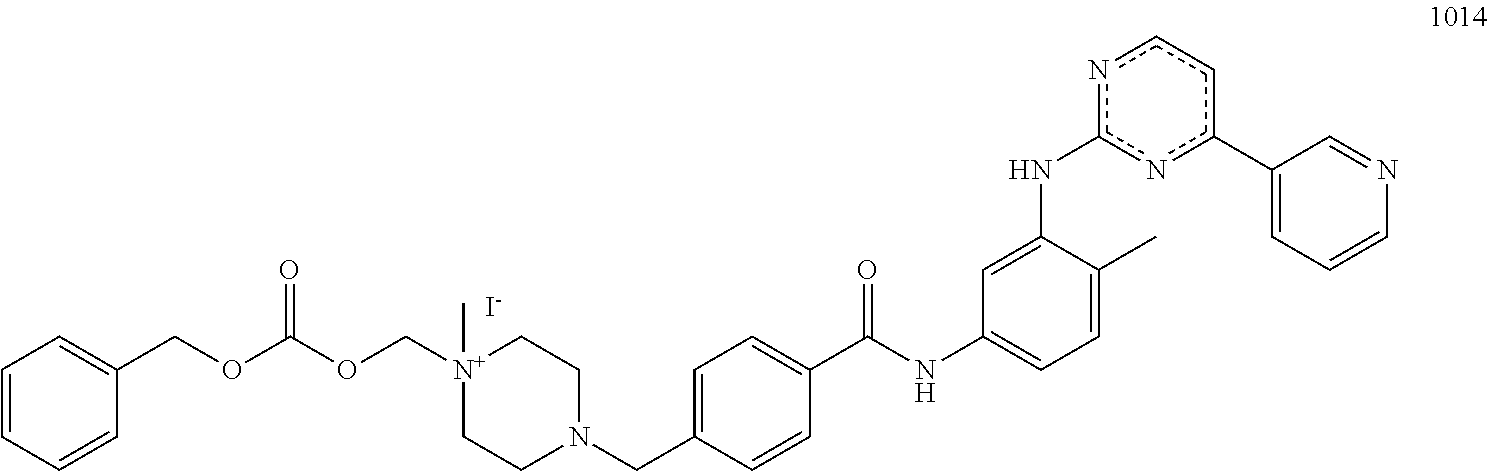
C1=C(CN2CC[N+](C)(COC(OCC3=CC=CC=C3)=O)CC2)C=CC(C(=O)NC2=CC=C(C)C(Nc3nc(C4=CC=CN=C4)ccn3)=C2)=C1.[I-]
